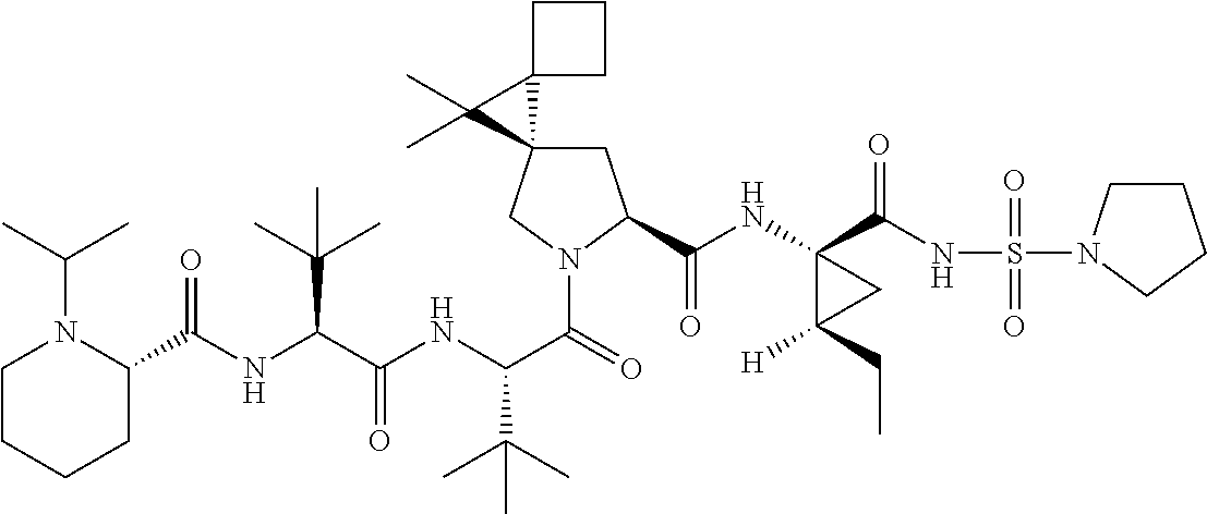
C1C2(CN(C(=O)C(NC(C(NC(C3N(C(C)C)CCCC3)=O)C(C)(C)C)=O)C(C)(C)C)C1C(NC1(C(NS(=O)(=O)N3CCCC3)=O)C([H])(CC)C1)=O)C1(C2(C)C)CCC1
